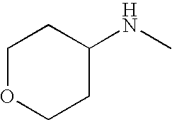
C1OCCC(NC)C1
